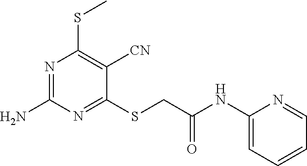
N1=C(N)N=C(SCC(NC2=CC=CC=N2)=O)C([CN])=C1SC
